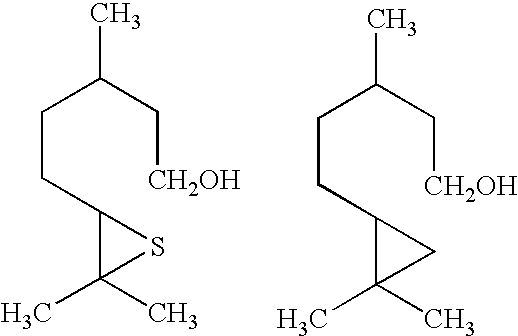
C(CC1C(C)(C)S1)C(C[CH2OH])C.C(CC1C(C)(C)C1)C(C[CH2OH])C
